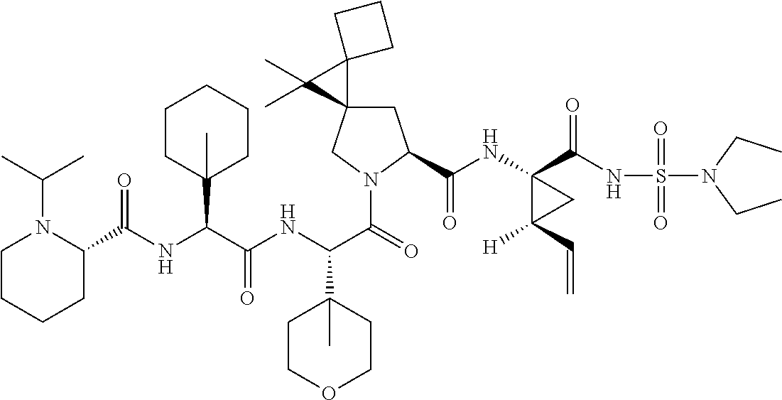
C1C2(CN(C(C(NC(C(NC(=O)C3N(C(C)C)CCCC3)C3(C)CCCCC3)=O)C3(C)CCOCC3)=O)C1C(NC1(C(NS(N(CC)CC)(=O)=O)=O)C([H])(C=C)C1)=O)C1(C2(C)C)CCC1
